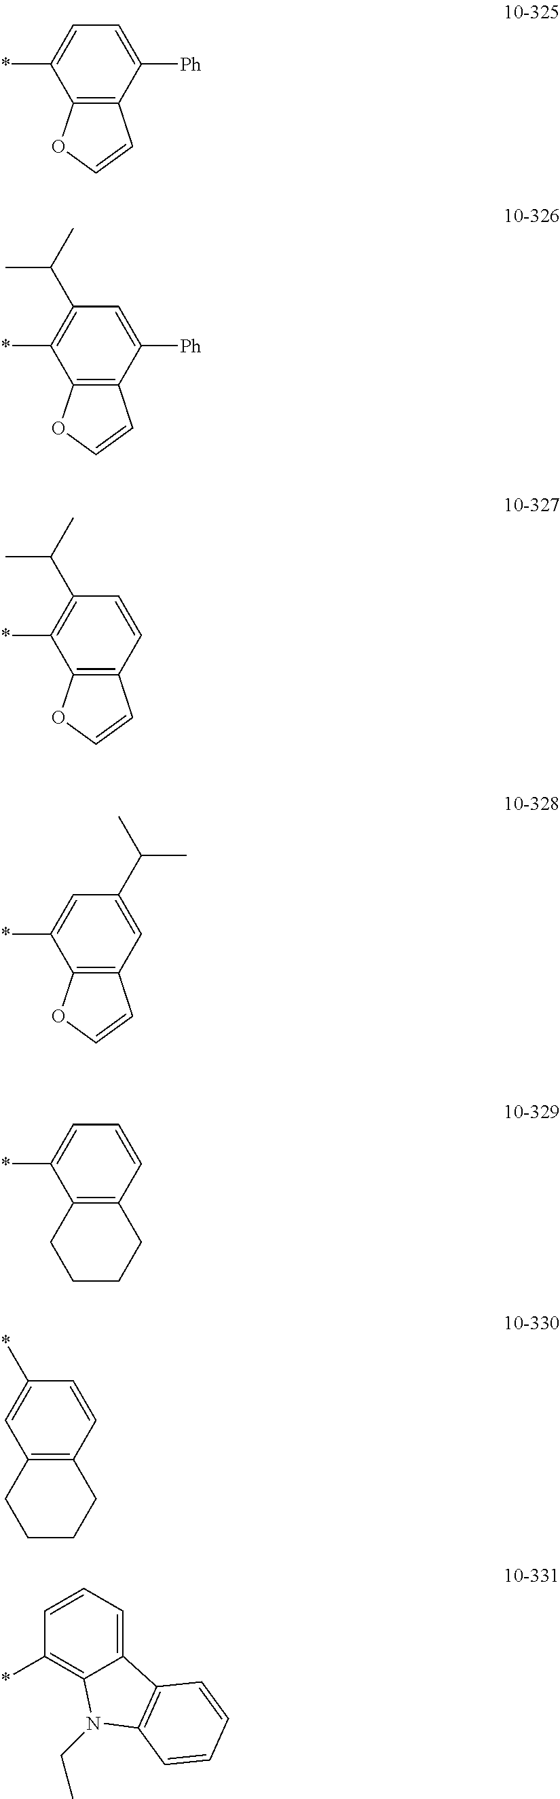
C12=C(C([Ph])=CC=C1*)C=CO2.C12=C(C([Ph])=CC(C(C)C)=C1*)C=CO2.C12=C(C=CC(C(C)C)=C1*)C=CO2.C12=C(C=C(C(C)C)C=C1*)C=CO2.C12=C(C=CC=C1*)CCCC2.C12=C(C=CC(*)=C1)CCCC2.*C1=C2C(=CC=C1)C1=C(N2CC)C=CC=C1
